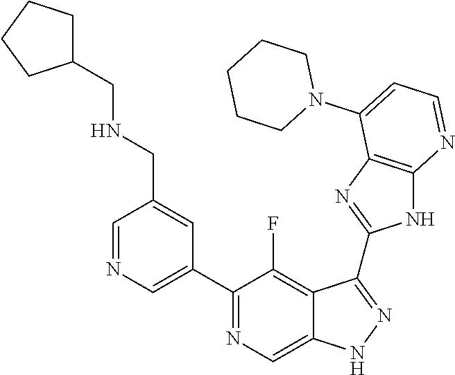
C1=NC=C(C2=NC=C3C(=C2F)C(C2=NC4=C(N2)N=CC=C4N2CCCCC2)=NN3)C=C1CNCC1CCCC1
